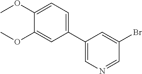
C1(C2=CN=CC(Br)=C2)=CC=C(OC)C(OC)=C1
